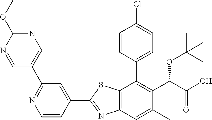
C1=CC(C2=C(C(OC(C)(C)C)C(=O)O)C(C)=CC3=C2SC(C2=CC(C4=CN=C(OC)N=C4)=NC=C2)=N3)=CC=C1Cl
